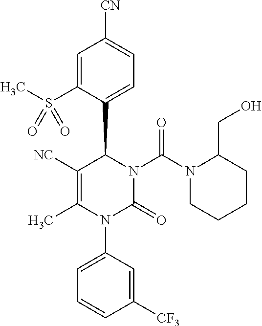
C1=C(S(C)(=O)=O)C(C2C([NC])=C(C)N(C3=CC=CC([CF3])=C3)C(=O)N2C(N2CCCCC2CO)=O)=CC=C1[CN]
